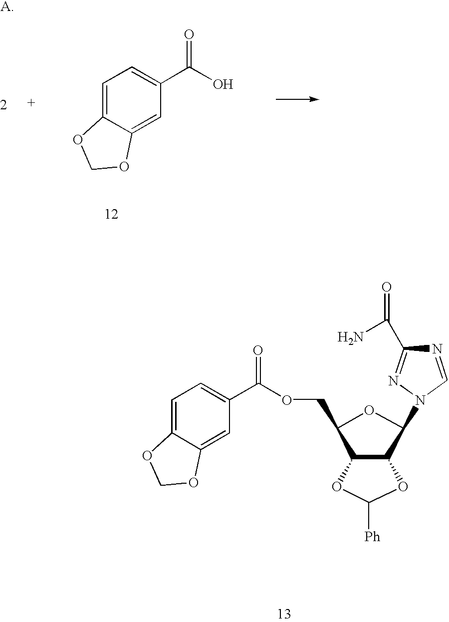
C1(COC(C2=CC=C3C(=C2)OCO3)=O)C2C(C(N3C=NC(C(N)=O)=N3)O1)OC([Ph])O2.OC(C1=CC=C2C(=C1)OCO2)=O
